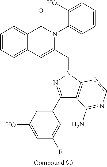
C1=CC=C2C(=C1C)C(=O)N(C1=CC=CC=C1O)C(CN1N=C(C3=CC(O)=CC(F)=C3)C3=C1N=CN=C3N)=C2
